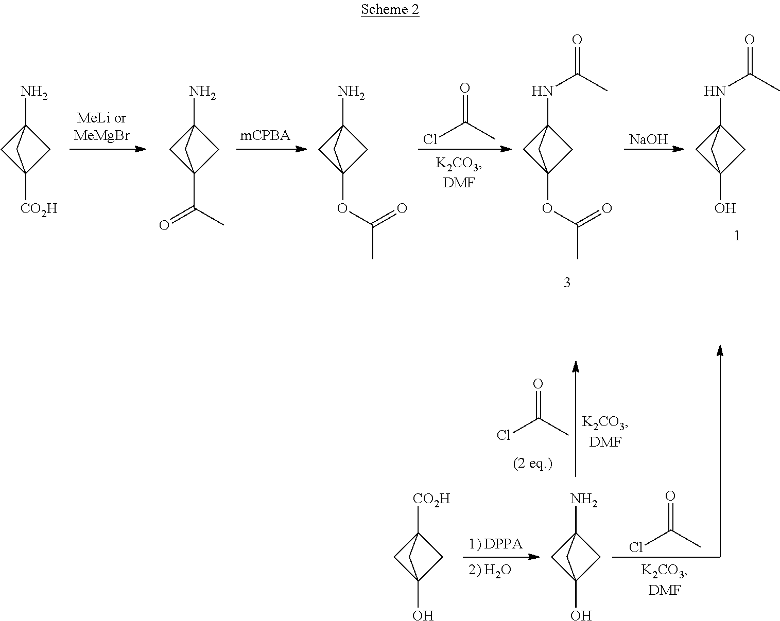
NC12CC([CO2H])(C1)C2.NC12CC(C(C)=O)(C1)C2.NC12CC(OC(C)=O)(C1)C2.ClC(C)=O.N(C12CC(OC(C)=O)(C1)C2)C(C)=O.[NaOH].N(C12CC(O)(C1)C2)C(C)=O.NC12CC(O)(C1)C2.ClC(C)=O.[CO2H]C12CC(O)(C1)C2.ClC(C)=O
